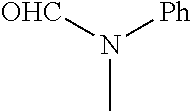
N(C)([OHC])[Ph]
